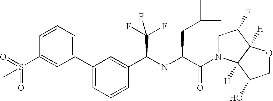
C1=CC=C(C2=CC=CC(C(NC(C(=O)N3CC(F)C4([H])C3([H])C(O)CO4)CC(C)C)C(F)(F)F)=C2)C=C1S(=O)(=O)C
